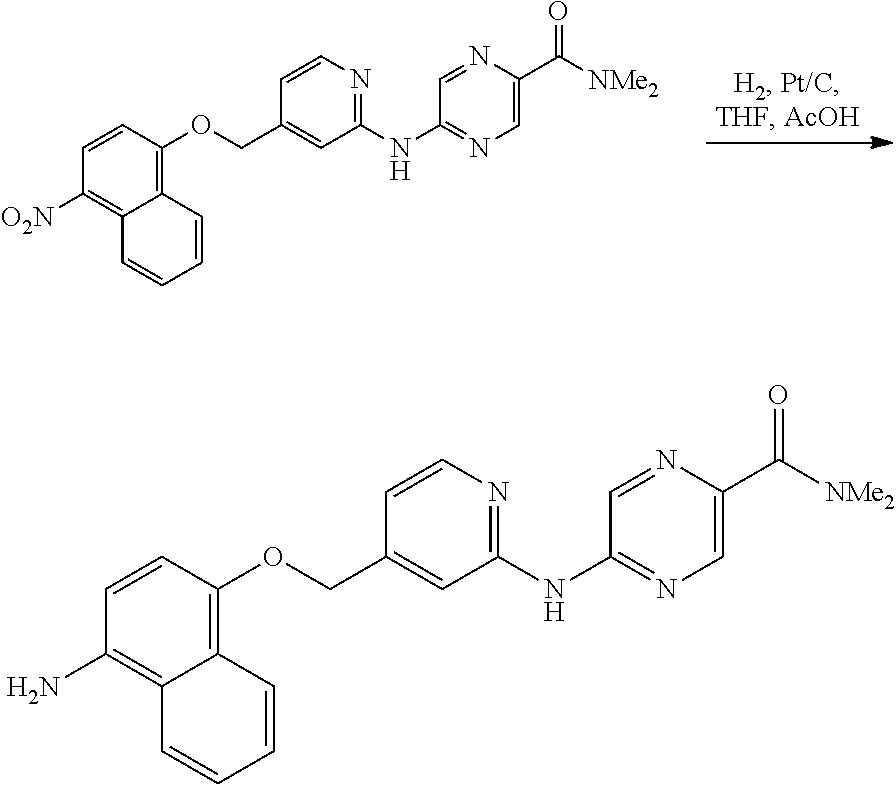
C12=C(OCC3=CC(NC4=NC=C(C([NMe2])=O)N=C4)=NC=C3)C=CC([O2N])=C1C=CC=C2.C12=C(OCC3=CC(NC4=NC=C(C([NMe2])=O)N=C4)=NC=C3)C=CC(N)=C1C=CC=C2
